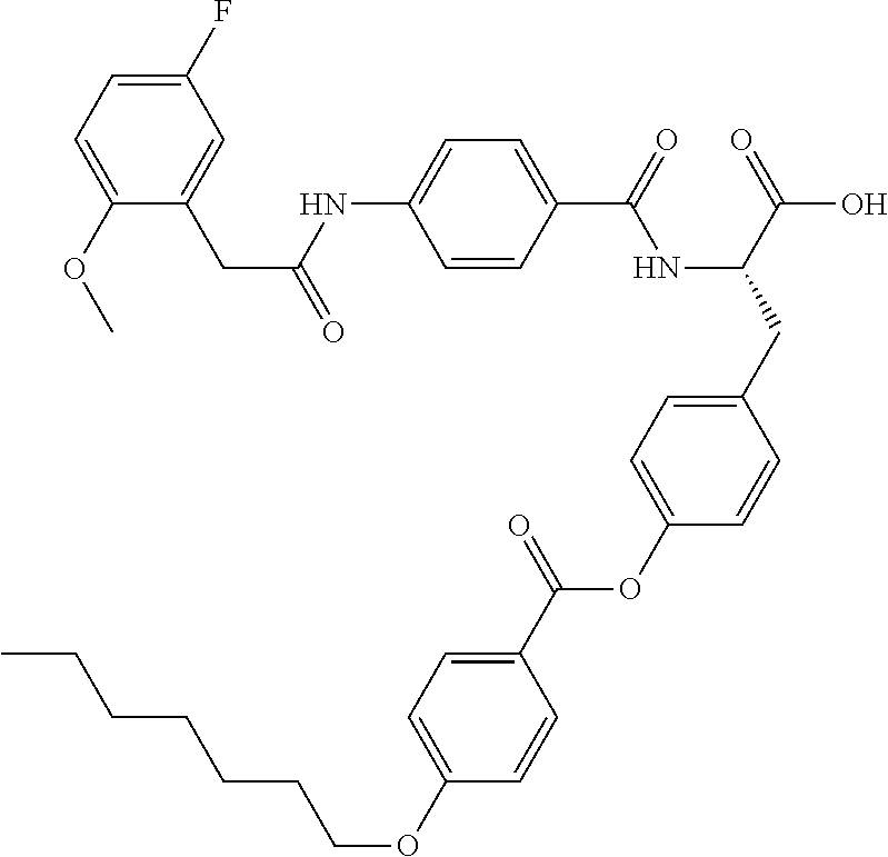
C1=CC(C(=O)NC(CC2=CC=C(OC(C3=CC=C(OCCCCCCC)C=C3)=O)C=C2)C(=O)O)=CC=C1NC(CC1=CC(F)=CC=C1OC)=O
